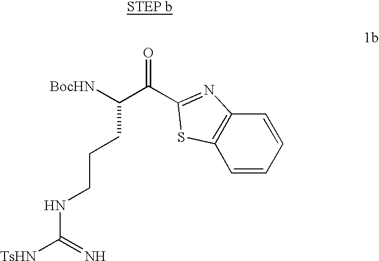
[BocHN]C(C(C1=NC2=C(C=CC=C2)S1)=O)CCCNC([TsHN])=N
